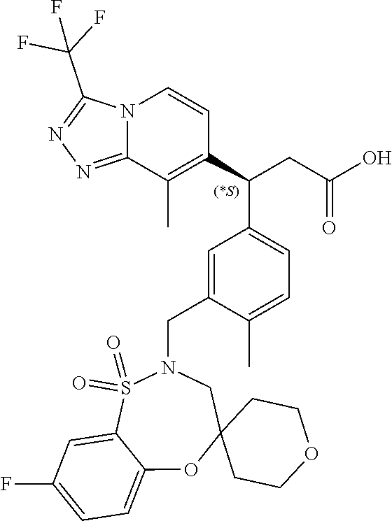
C1=C2C(=CC=C1F)OC1(CN(CC3=CC(C(CC(O)=O)C4=C(C)C5=NN=C(C(F)(F)F)N5C=C4)=CC=C3C)S2(=O)=O)CCOCC1
